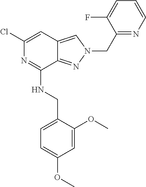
ClC1=CC2=CN(CC3=NC=CC=C3F)N=C2C(NCC2=CC=C(OC)C=C2OC)=N1
